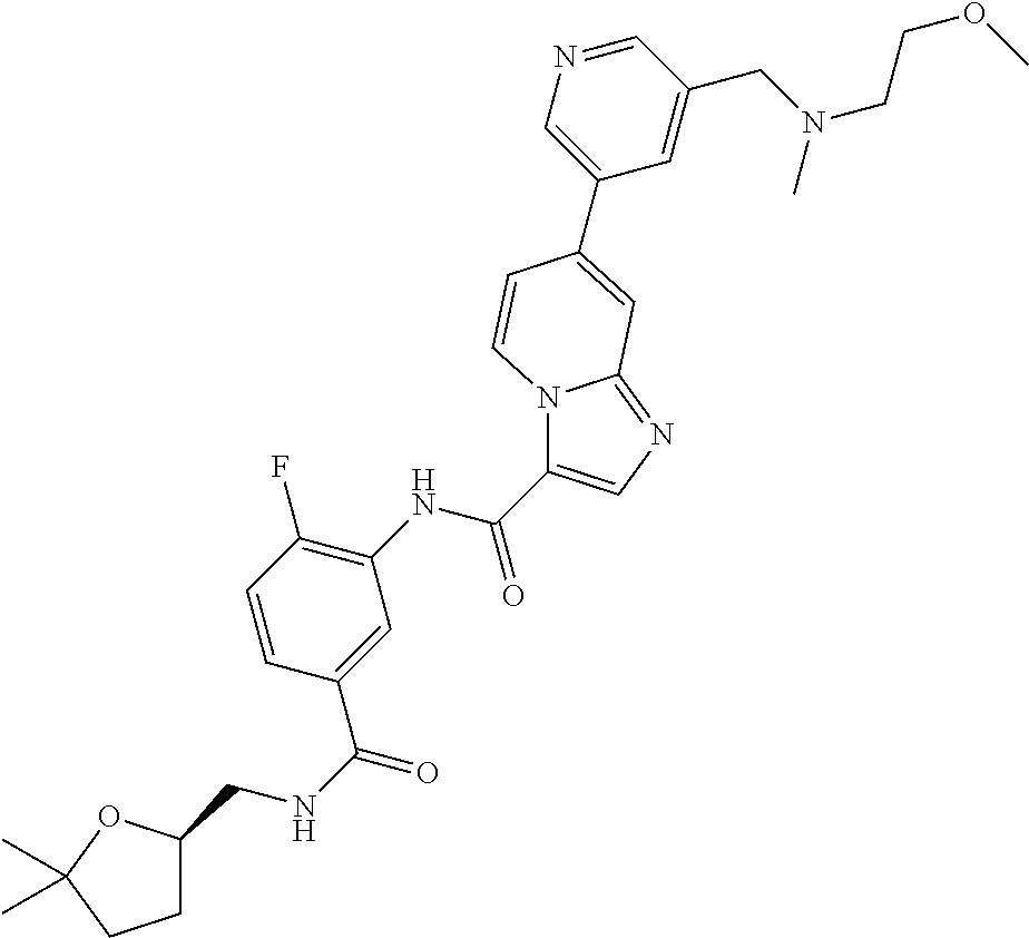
C1=CC(C(NCC2CCC(C)(C)O2)=O)=CC(NC(=O)C2=CN=C3N2C=CC(C2=CN=CC(CN(CCOC)C)=C2)=C3)=C1F
